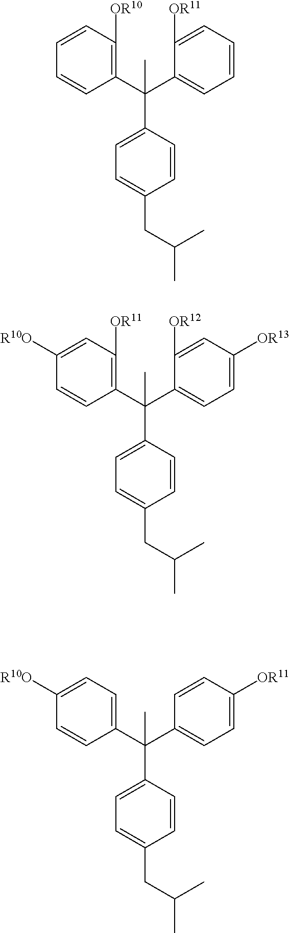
C1(C(C2=CC=CC=C2[OR11])(C2=CC=C(CC(C)C)C=C2)C)=C([OR10])C=CC=C1.C1(C(C2=CC=C([OR13])C=C2[OR12])(C2=CC=C(CC(C)C)C=C2)C)=C([OR11])C=C([R10O])C=C1.C1(C(C2=CC=C([OR11])C=C2)(C2=CC=C(CC(C)C)C=C2)C)=CC=C([R10O])C=C1
